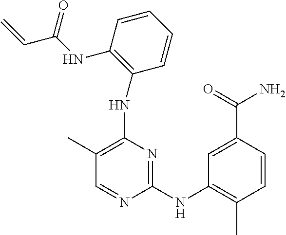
N(C1=C(C)C=NC(NC2=C(C)C=CC(C(=O)N)=C2)=N1)C1=C(NC(C=C)=O)C=CC=C1
